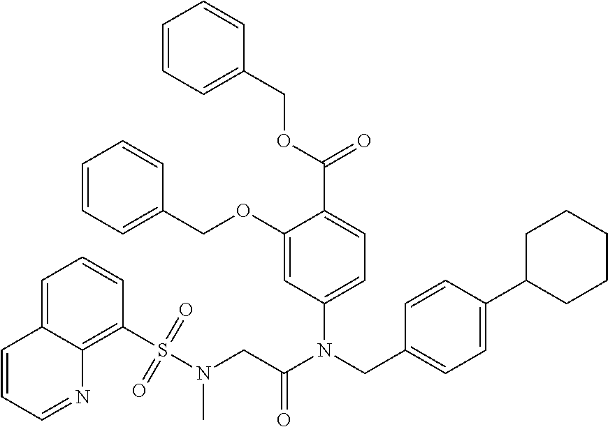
C1=C(N(CC2=CC=C(C3CCCCC3)C=C2)C(CN(S(C2=C3C(=CC=C2)C=CC=N3)(=O)=O)C)=O)C=C(OCC2=CC=CC=C2)C(C(OCC2=CC=CC=C2)=O)=C1
